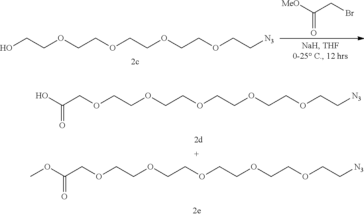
OCCOCCOCCOCCOCC[N3].[MeO]C(CBr)=O.O(CCOCCOCCOCCOCC[N3])CC(O)=O.O(CCOCCOCCOCCOCC[N3])CC(OC)=O
